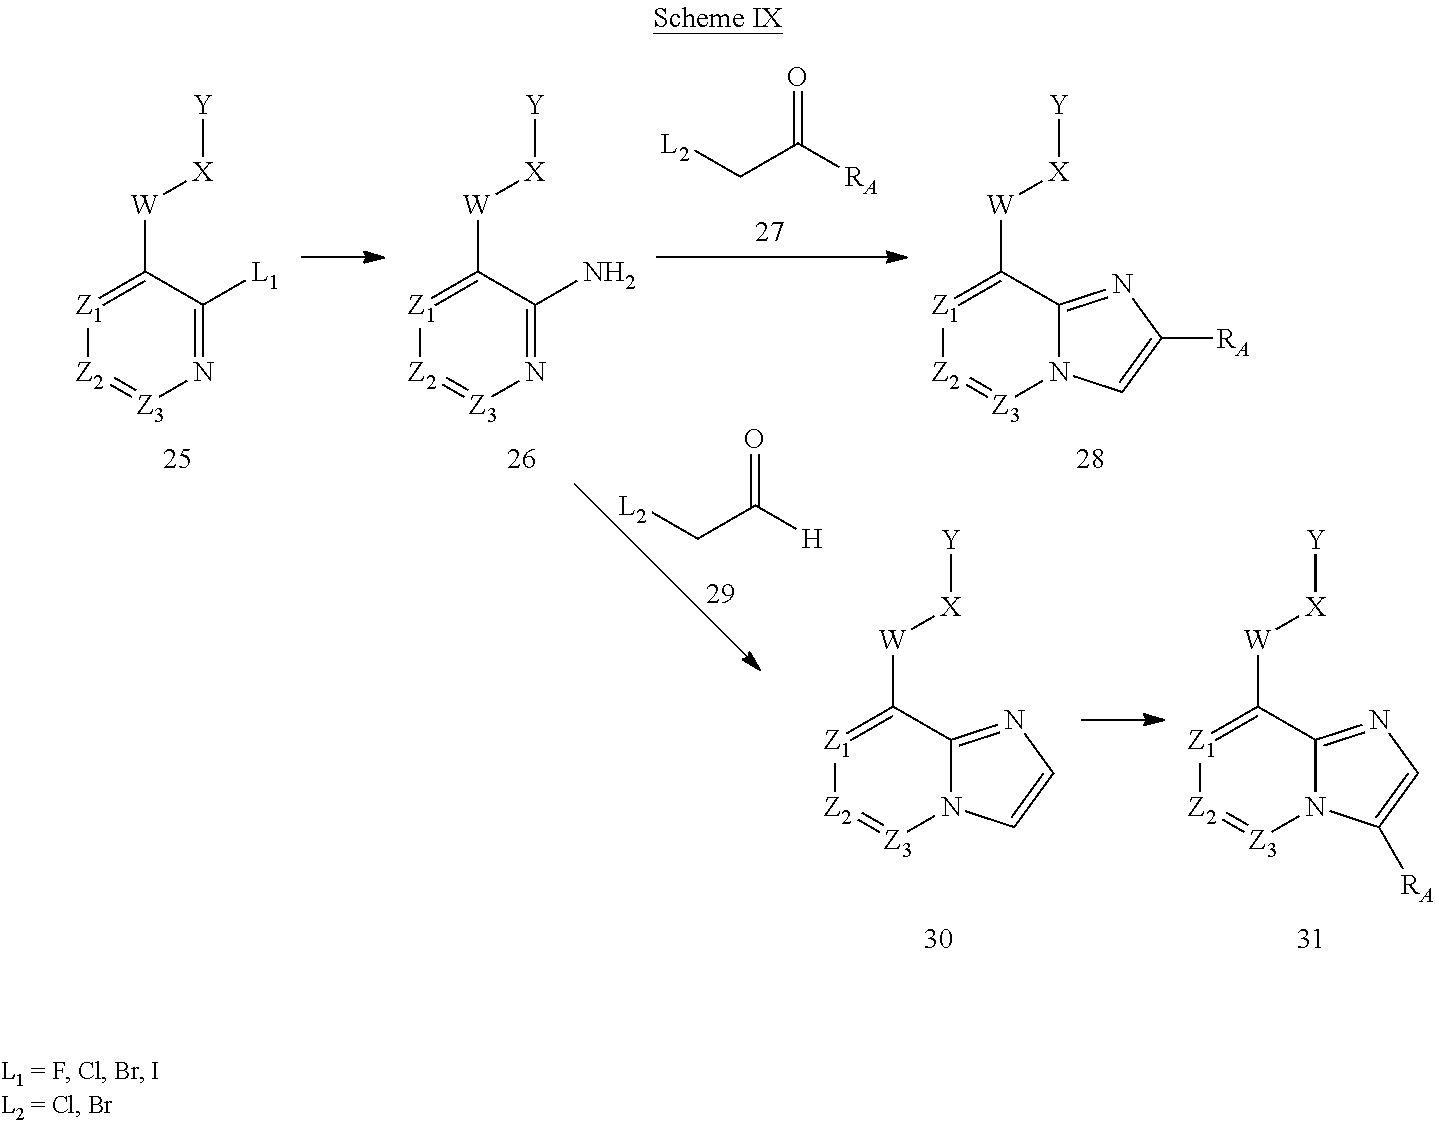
N1=C([L1])C([W][X][Y])=[Z1][Z2]=[Z3]1.C(C([RA])=O)[L2].N1=C(N)C([W][X][Y])=[Z1][Z2]=[Z3]1.C(C([H])=O)[L2].N12C(=NC([RA])=C1)C([W][X][Y])=[Z1][Z2]=[Z3]2.N12C(=NC=C1)C([W][X][Y])=[Z1][Z2]=[Z3]2.N12C(=NC=C1[RA])C([W][X][Y])=[Z1][Z2]=[Z3]2
